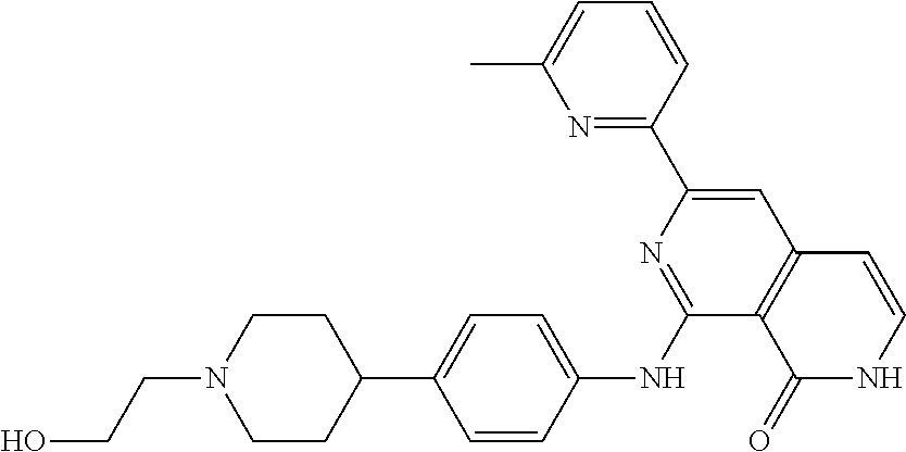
C1CN(CCO)CCC1C1=CC=C(NC2=NC(C3=NC(C)=CC=C3)=CC3=C2C(=O)NC=C3)C=C1
